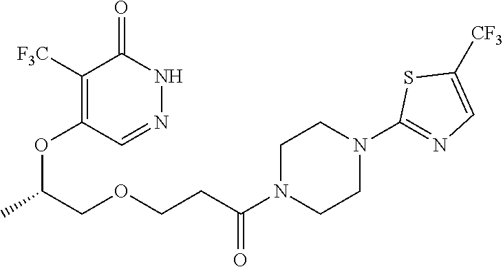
C1([F3C])=C(OC(COCCC(N2CCN(C3=NC=C([CF3])S3)CC2)=O)C)C=NNC1=O
